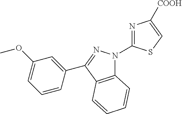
C12=C(C(C3=CC(OC)=CC=C3)=NN1C1=NC([COOH])=CS1)C=CC=C2
